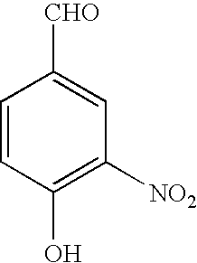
C1=CC(O)=C([NO2])C=C1[CHO]
